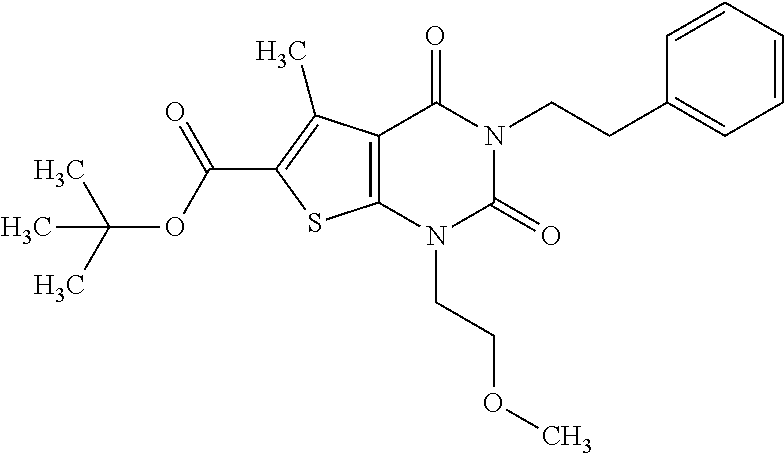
C12=C(N(CCOC)C(=O)N(CCC3=CC=CC=C3)C1=O)SC(C(OC(C)(C)C)=O)=C2C
